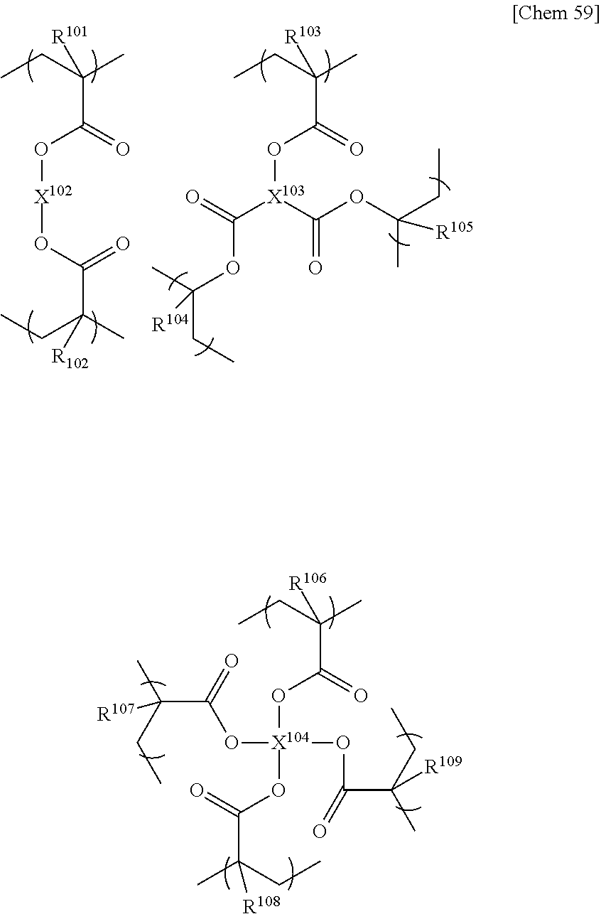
CCC(C)([R106])C(=O)O[X104](OC(=O)C(C)(CC)[R108])(OC(=O)C(C)(CC)[R109])OC(=O)C(C)(CC)[R107].CCC(C)([R101])C(=O)O[X102]OC(C(CC)(C)[R102])=O.CCC(C)([R103])C(=O)O[X103](C(OC(C)(CC)[R104])=O)C(OC(C)(CC)[R105])=O
